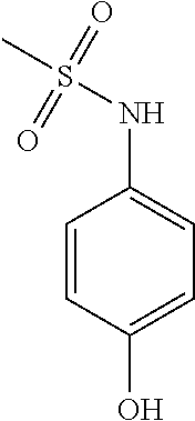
C1=CC(O)=CC=C1NS(C)(=O)=O
